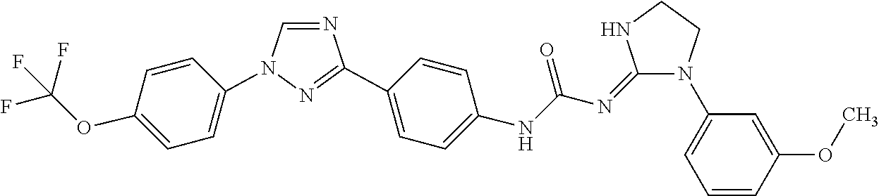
C1=NC(C2=CC=C(NC(N=C3NCCN3C3=CC=CC(OC)=C3)=O)C=C2)=NN1C1=CC=C(OC(F)(F)F)C=C1
